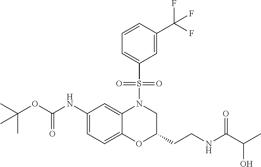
C1(NC(OC(C)(C)C)=O)=CC=C2C(=C1)N(S(C1=CC=CC(C(F)(F)F)=C1)(=O)=O)CC(CCNC(C(C)O)=O)O2
